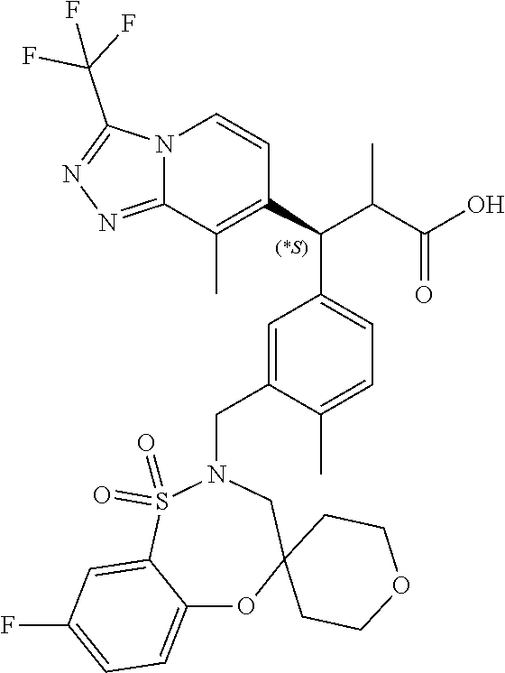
C1=C2C(=CC=C1F)OC1(CN(CC3=CC(C(C(C(O)=O)C)C4=C(C)C5=NN=C(C(F)(F)F)N5C=C4)=CC=C3C)S2(=O)=O)CCOCC1
